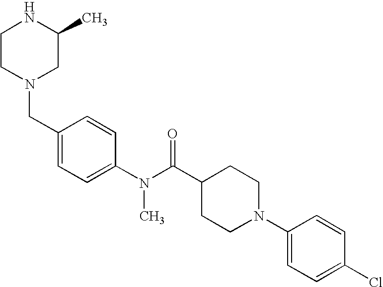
N1CCN(CC2=CC=C(N(C(C3CCN(C4=CC=C(Cl)C=C4)CC3)=O)C)C=C2)CC1C
